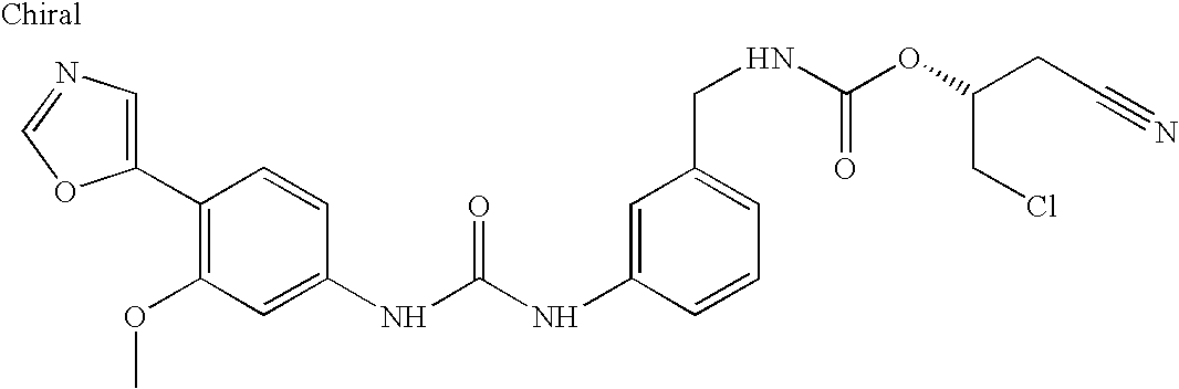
C1(C2=C(OC)C=C(NC(NC3=CC(CNC(OC(CCl)CC#N)=O)=CC=C3)=O)C=C2)=CN=CO1
